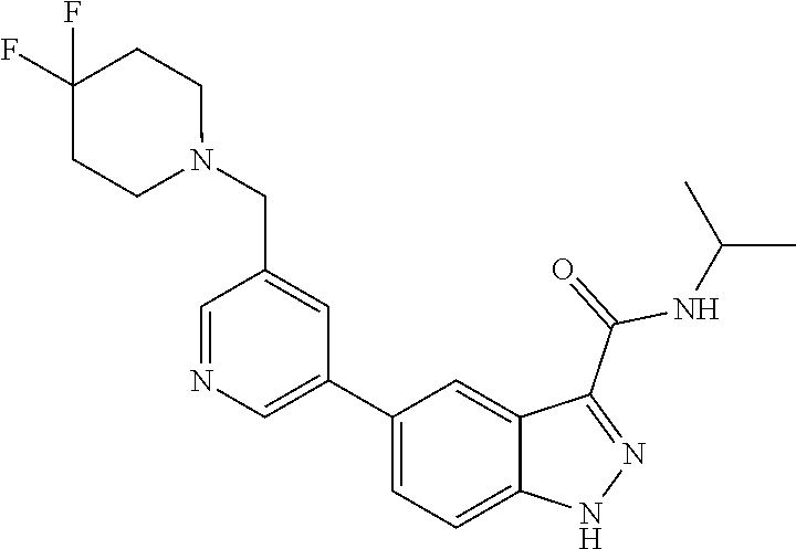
C1(C2=CN=CC(CN3CCC(F)(F)CC3)=C2)=CC=C2C(=C1)C(C(=O)NC(C)C)=NN2
